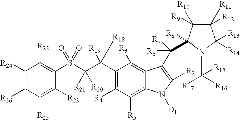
C1([R24])=C([R26])C([R25])=C([R23])C(S(C(C(C2=C([R4])C([R5])=C3C(=C2[R3])C(C([R6])([R7])C2([R8])C([R9])([R10])C([R11])([R12])C([R13])([R14])N2C([R17])([R15])[R16])=C([R2])N3[D1])([R19])[R18])([R21])[R20])(=O)=O)=C1[R22]
